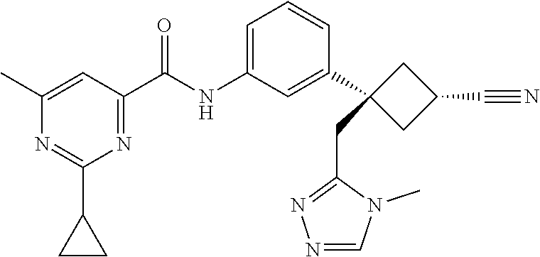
C1(C2(CC3=NN=CN3C)CC(C#N)C2)=CC(NC(C2=NC(C3CC3)=NC(C)=C2)=O)=CC=C1
